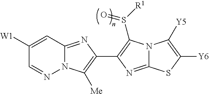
C1([W1])=CC2=NC(C3=C(S([R1])=O)N4C(=N3)SC([Y6])=C4[Y5])=C([Me])N2N=C1
